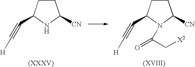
C1CC(C#C[H])NC1[CN].C1CC(C#C[H])N(C(=O)C[X2])C1[CN]
